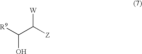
[R9]C(C([Z])[W])O
